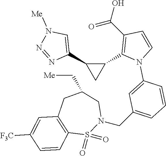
C1(C2=CN([Me])N=N2)C(C2=C(C(O)=O)C=CN2C2=CC(CN3CC(C[Me])CC4=C(S3(=O)=O)C=CC([F3C])=C4)=CC=C2)C1
